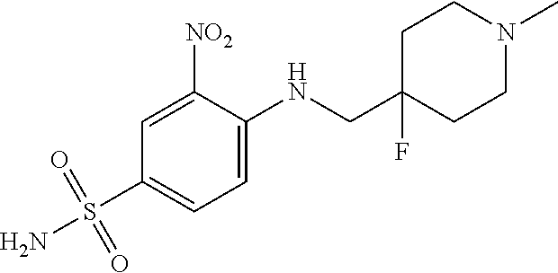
C1([NO2])=CC(S(N)(=O)=O)=CC=C1NCC1(F)CCN(C)CC1
